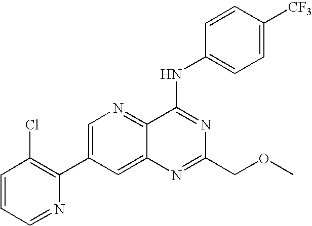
C1=CC=NC(C2=CN=C3C(=C2)N=C(COC)N=C3NC2=CC=C([CF3])C=C2)=C1Cl
